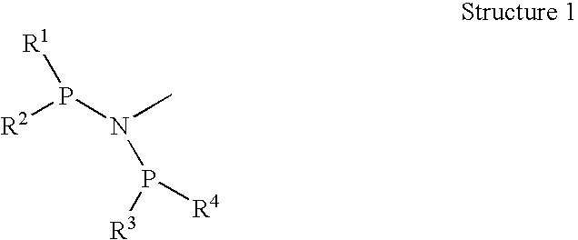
[R2]P(N(C)P([R3])[R4])[R1]
